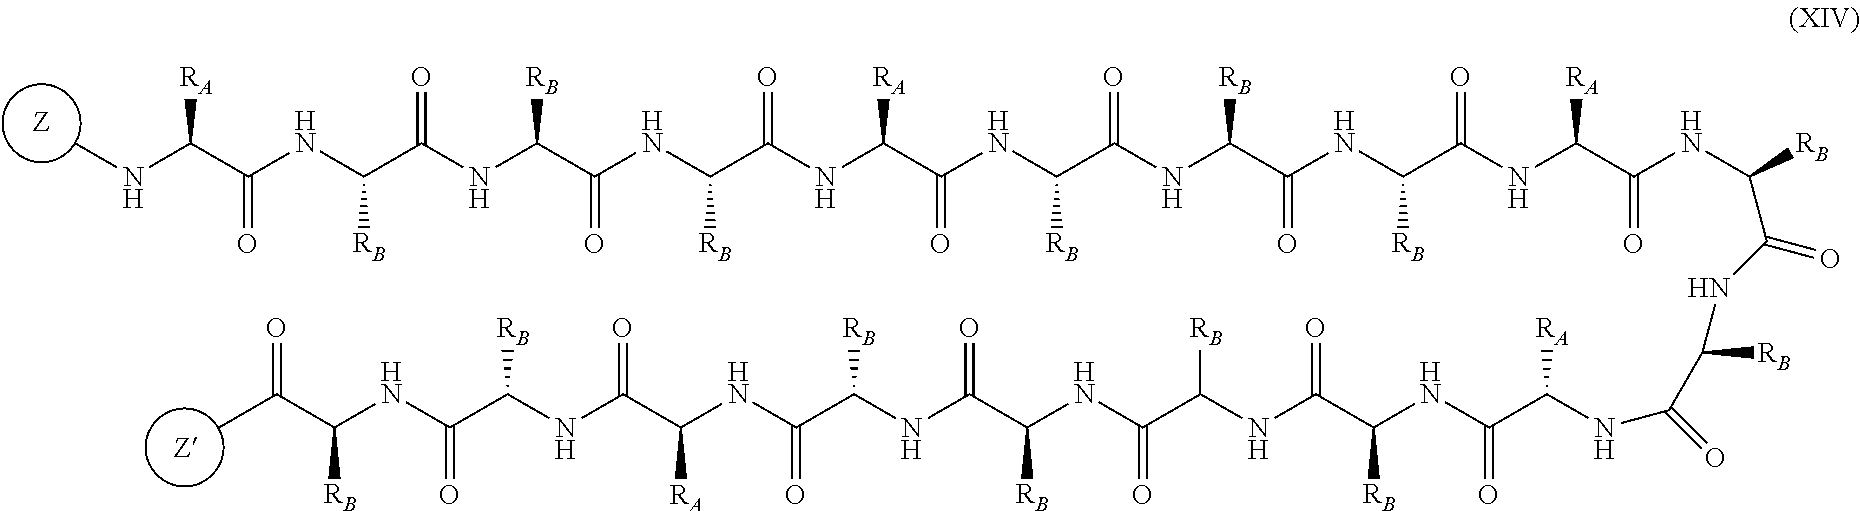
[Z].[Z].CNC(C(NC(C(NC(C(NC(C(NC(C(NC(C(NC(C(NC(C(NC(C(NC([RB])C(=O)NC([RB])C(NC([RA])C(NC([RB])C(NC(C(NC(C(NC(C(NC(C(NC(C(NC(C(C)=O)[RB])=O)[RB])=O)[RA])=O)[RB])=O)[RB])=O)[RB])=O)=O)=O)=O)[RA])=O)[RB])=O)[RB])=O)[RB])=O)[RA])=O)[RB])=O)[RB])=O)[RB])=O)[RA]
